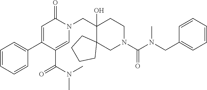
C1=CC=CC(C2=CC(=O)N(CC3(O)CCN(C(N(CC4=CC=CC=C4)C)=O)CC34CCCC4)C=C2C(N(C)C)=O)=C1
